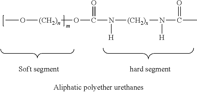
CO[(CH2)n]OC(N([H])[(CH2)x]N(C(C)=O)[H])=O
